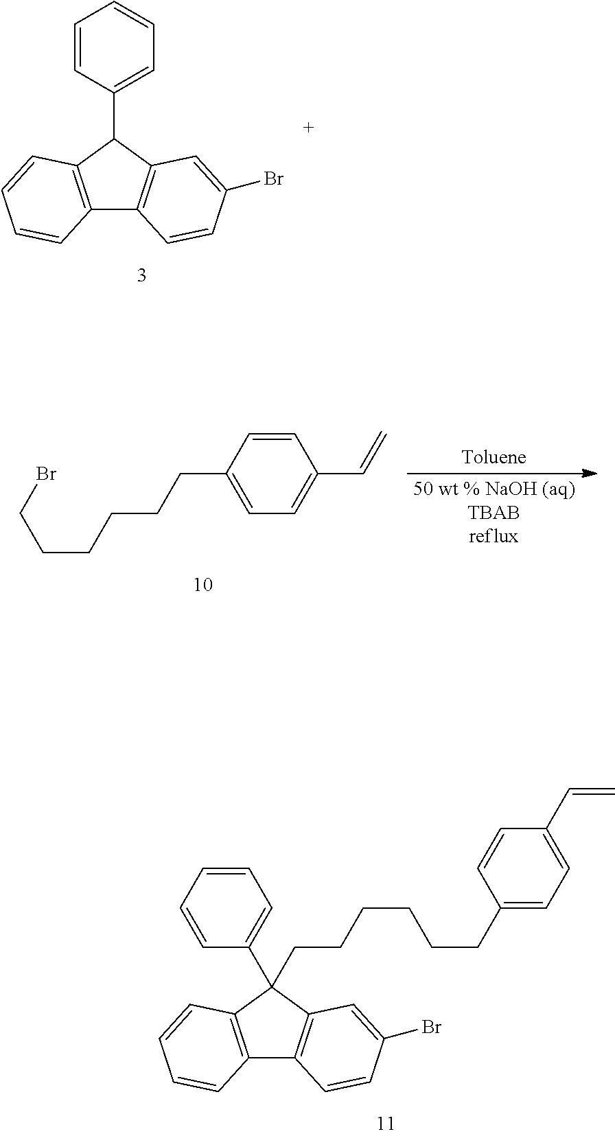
C12=C(C(C3=CC=CC=C3)C3=C1C=CC(Br)=C3)C=CC=C2.C1=C(CCCCCCBr)C=CC(C=C)=C1.C12=C(C(C3=CC=CC=C3)(CCCCCCC3=CC=C(C=C)C=C3)C3=C1C=CC(Br)=C3)C=CC=C2
